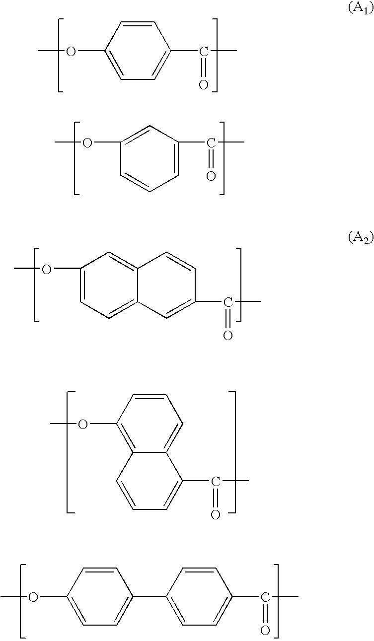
C1=C(OC)C=CC(C(C)=O)=C1.C1(OC)=CC(C(C)=O)=CC=C1.C1(OC)=CC=C2C(=C1)C=CC(C(C)=O)=C2.C1(OC)=C2C(=CC=C1)C(C(C)=O)=CC=C2.C1(OC)=CC=C(C2=CC=C(C(C)=O)C=C2)C=C1
